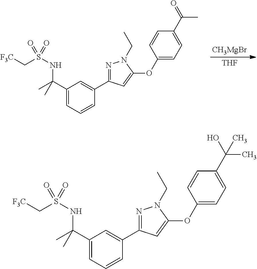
[CH3MgBr].[THF].C1(C(C)(NS(C[F3C])(=O)=O)C)=CC=CC(C2=NN(CC)C(OC3=CC=C(C(=O)C)C=C3)=C2)=C1.C1(C(C)(NS(C[F3C])(=O)=O)C)=CC=CC(C2=NN(CC)C(OC3=CC=C(C(O)(C)C)C=C3)=C2)=C1
